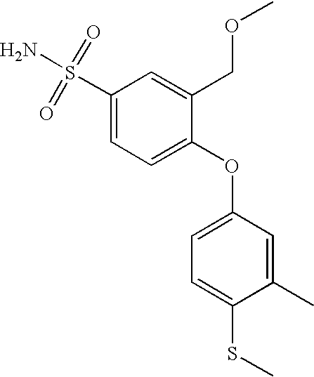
C1(S(=O)(=O)N)=CC=C(OC2=CC=C(SC)C(C)=C2)C(COC)=C1
